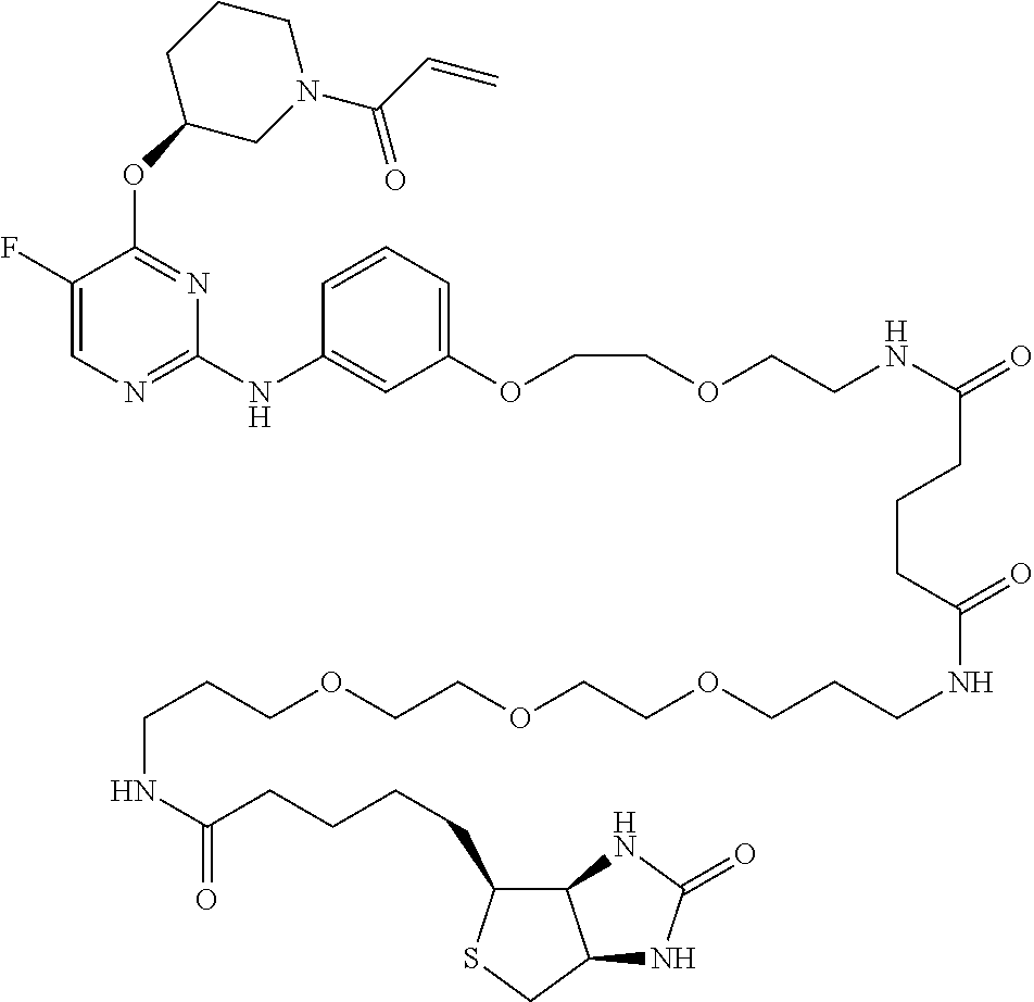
N(C1=NC=C(F)C(OC2CN(C(C=C)=O)CCC2)=N1)C1=CC(OCCOCCNC(CCCC(NCCCOCCOCCOCCCNC(=O)CCCCC2C3C(CS2)NC(=O)N3)=O)=O)=CC=C1
